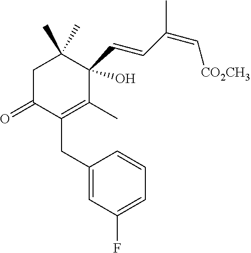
C1(CC2=C(C)C(C=CC(C)=C[CO2CH3])(O)C(C)(C)CC2=O)=CC(F)=CC=C1
